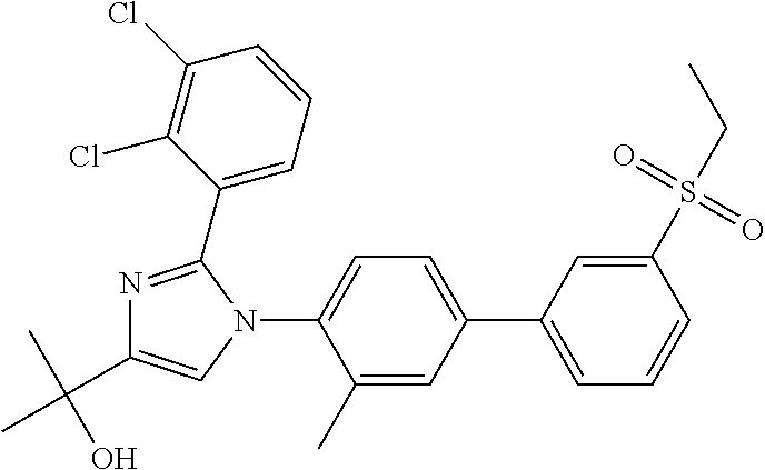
C1=CC(S(CC)(=O)=O)=CC(C2=CC=C(N3C(C4=CC=CC(Cl)=C4Cl)=NC(C(C)(O)C)=C3)C(C)=C2)=C1
